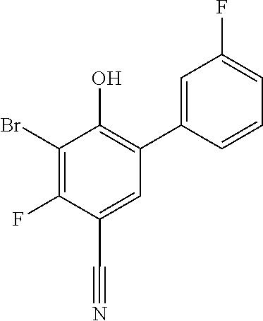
C1=C(C#N)C(F)=C(Br)C(O)=C1C1=CC(F)=CC=C1
